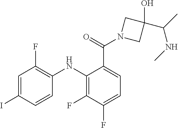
C1=C(I)C=CC(NC2=C(F)C(F)=CC=C2C(N2CC(O)(C(C)NC)C2)=O)=C1F
